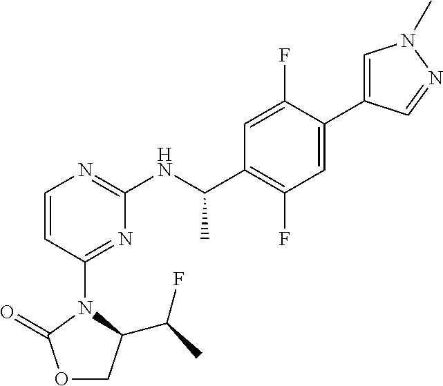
O1CC(C(F)C)N(C2=NC(NC(C)C3=C(F)C=C(C4=CN(C)N=C4)C(F)=C3)=NC=C2)C1=O
